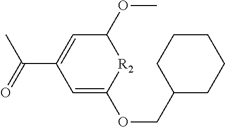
C1(OC)C=C(C(=O)C)C=C(OCC2CCCCC2)[R2]1
